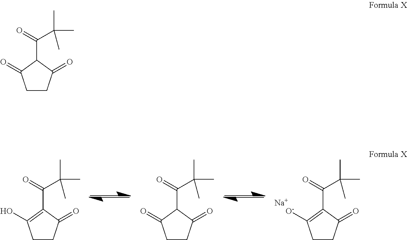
[Na].C1(=O)C(C(=O)C(C)(C)C)=C([O-])CC1.C1(=O)C(C(=O)C(C)(C)C)C(=O)CC1.C1(=O)C(C(=O)C(C)(C)C)=C(O)CC1.C1(=O)C(C(=O)C(C)(C)C)C(=O)CC1
